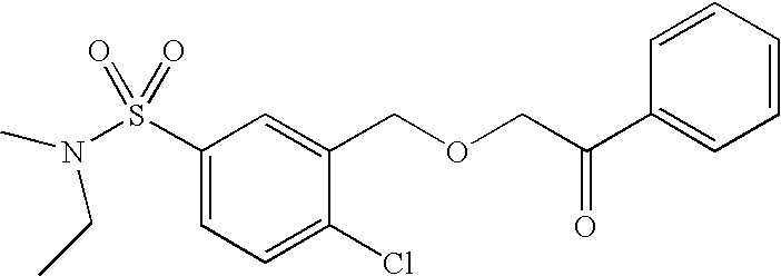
S(C1=CC=C(Cl)C(COCC(C2=CC=CC=C2)=O)=C1)(=O)(=O)N(C)CC
